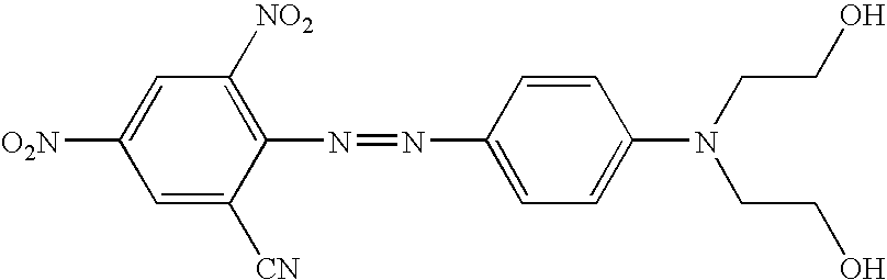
[O2N]C1=CC([NO2])=C(N=NC2=CC=C(N(CCO)CCO)C=C2)C([CN])=C1
